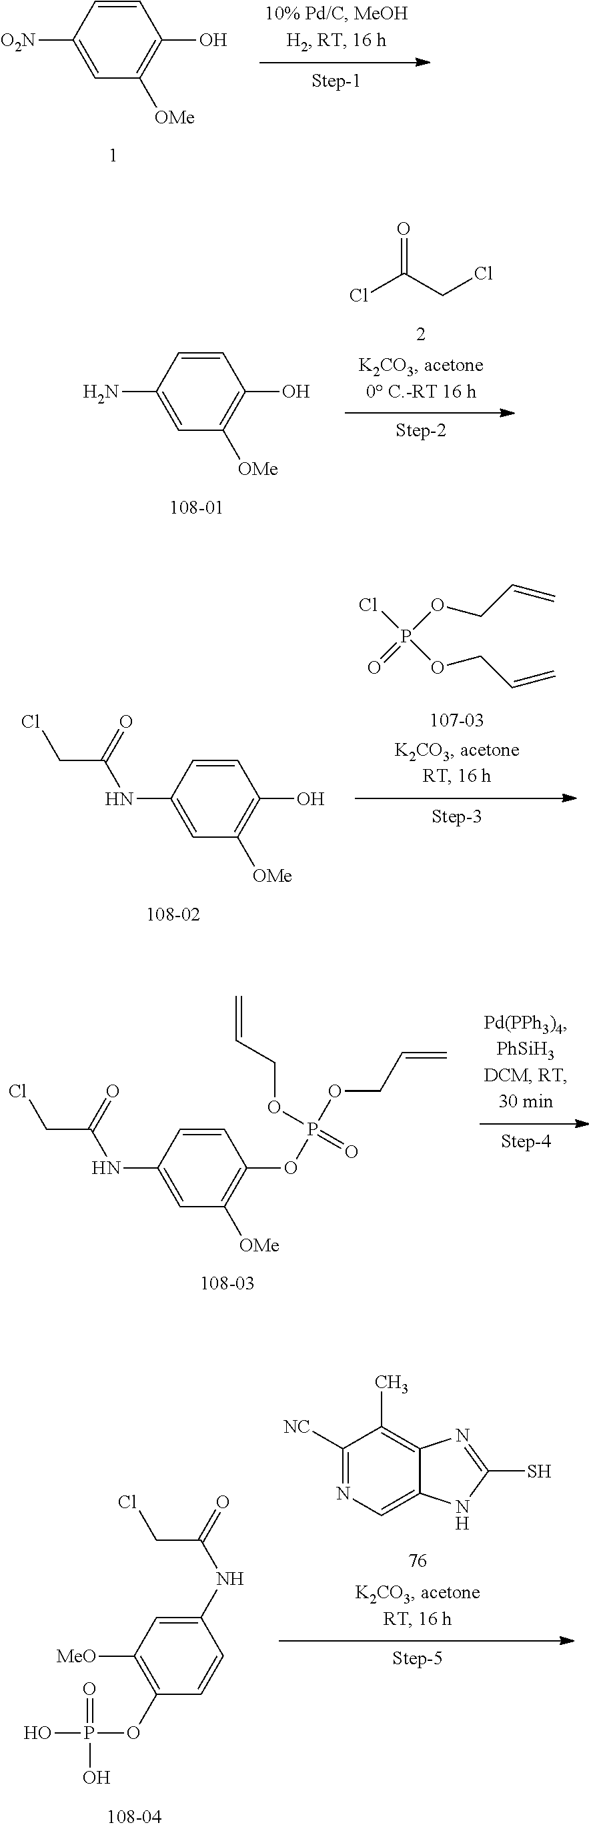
C1=CC([O2N])=CC([OMe])=C1O.C1=CC(N)=CC([OMe])=C1O.ClC(CCl)=O.ClP(OCC=C)(OCC=C)=O.C1=CC(NC(CCl)=O)=CC([OMe])=C1O.C1=CC(NC(CCl)=O)=CC([OMe])=C1OP(OCC=C)(OCC=C)=O.C1([NC])=NC=C2C(=C1C)N=C(S)N2.C1(NC(CCl)=O)=CC([MeO])=C(OP(O)(=O)O)C=C1
